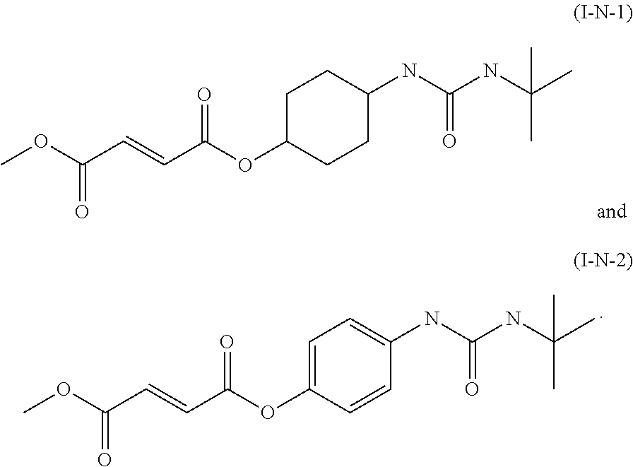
COC(C=CC(OC1CCC(NC(NC(C)(C)C)=O)CC1)=O)=O.COC(C=CC(OC1=CC=C(NC(NC(C)(C)C)=O)C=C1)=O)=O
